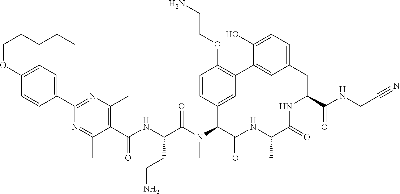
C1(OCCCCC)=CC=C(C2=NC(C)=C(C(NC(C(N(C3C(=O)NC(C)C(=O)NC(C(NCC#N)=O)CC4=CC=C(O)C(=C4)C4=C(OCCN)C=CC3=C4)C)=O)CCN)=O)C(C)=N2)C=C1
